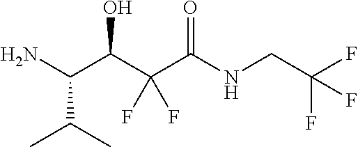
NC(C(C(C(NCC(F)(F)F)=O)(F)F)O)C(C)C
